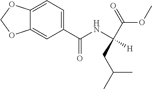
C12=CC=C(C(NC([H])(C(=O)OC)CC(C)C)=O)C=C1OCO2
